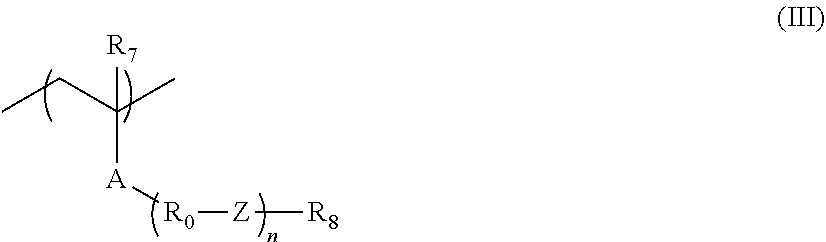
[R7]C(CC)(C)[A][R0][Z][R8]
